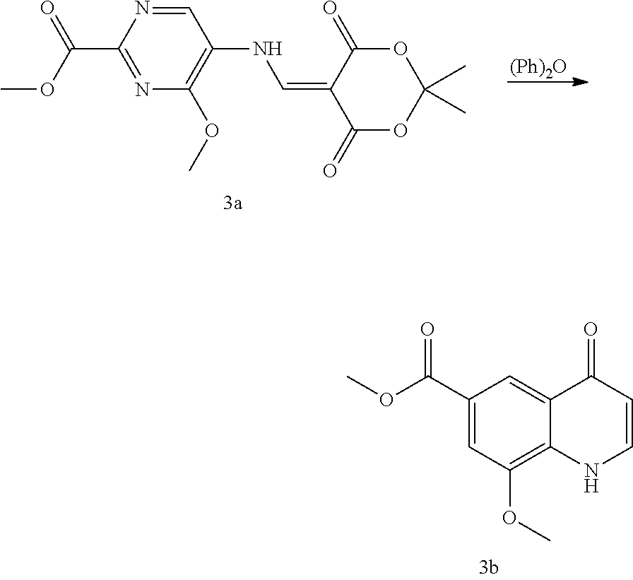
C1=NC(C(OC)=O)=NC(OC)=C1NC=C1C(=O)OC(C)(C)OC1=O.[(Ph)2O].C1(C(OC)=O)=CC(OC)=C2C(=C1)C(=O)C=CN2
